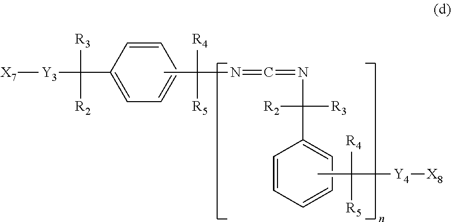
C1=CC(C([Y3][X7])([R3])[R2])=CC=C1.CC(N=C=NC(C1=CC=CC=C1)([R2])[R3])([R4])[R5].CC([Y4][X8])([R4])[R5]
